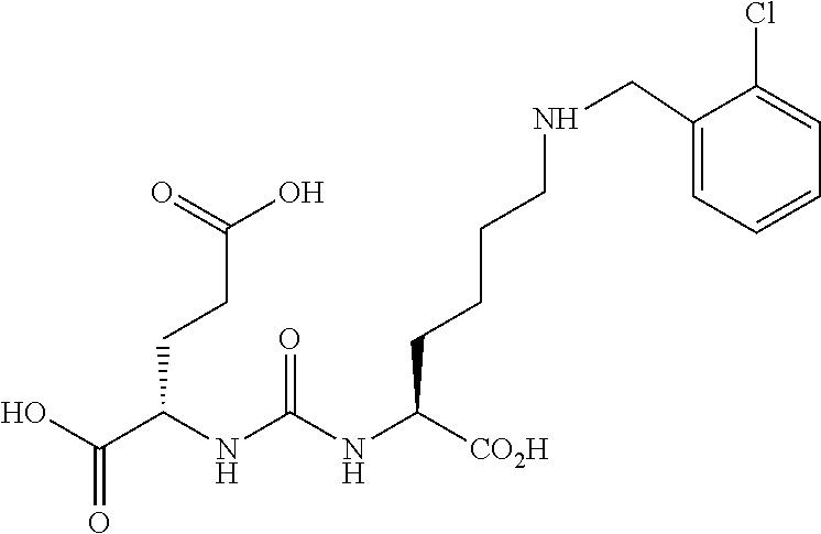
C(C(NC(NC([CO2H])CCCCNCC1=CC=CC=C1Cl)=O)CCC(O)=O)(O)=O
